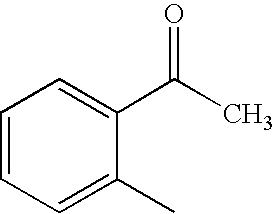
C1=CC=C(C)C(C(C)=O)=C1
